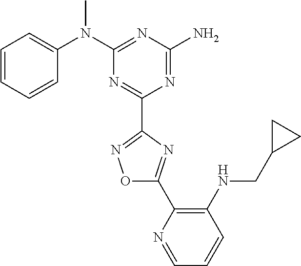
C1=CC=CC(N(C2=NC(N)=NC(C3=NOC(C4=C(NCC5CC5)C=CC=N4)=N3)=N2)C)=C1
